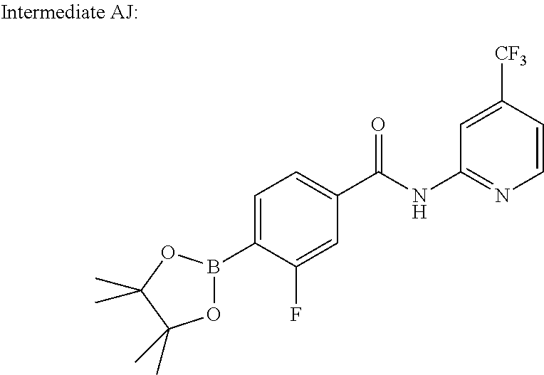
C1=C(B2OC(C)(C)C(C)(C)O2)C(F)=CC(C(NC2=NC=CC([CF3])=C2)=O)=C1
